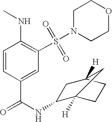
C1=CC(C(=O)NC2C3([H])CCC([H])(C2)C3)=CC(S(N2CCOCC2)(=O)=O)=C1NC
